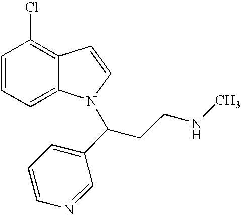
C1=CC=C2C(=C1Cl)C=CN2C(CCNC)C1=CC=CN=C1
